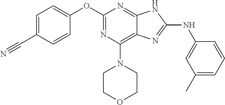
C1=C(C#N)C=CC(OC2=NC(N3CCOCC3)=C3C(=N2)NC(NC2=CC(C)=CC=C2)=N3)=C1
